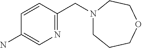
C1(N)=CN=C(CN2CCCOCC2)C=C1
